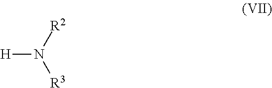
[H]N([R2])[R3]
